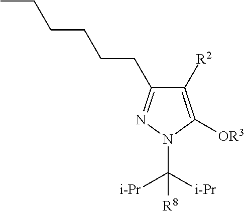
C1([R2])=C([OR3])N(C([i-Pr])([i-Pr])[R8])N=C1CCCCCC
